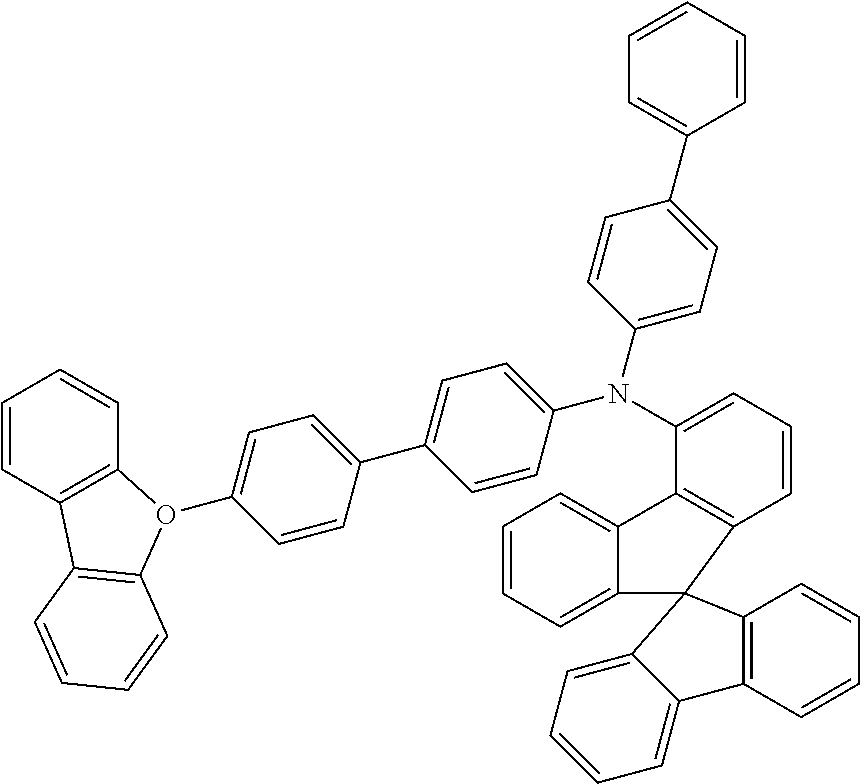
C1=CC=C2C(=C1)C1=C(C=CC=C1N(C1=CC=C(C3=CC=C(O4C5=C(C=CC=C5)C5=C4C=CC=C5)C=C3)C=C1)C1=CC=C(C3=CC=CC=C3)C=C1)C21C2=C(C=CC=C2)C2=CC=CC=C21
